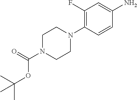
C1N(C(=O)OC(C)(C)C)CCN(C2=C(F)C=C(N)C=C2)C1
